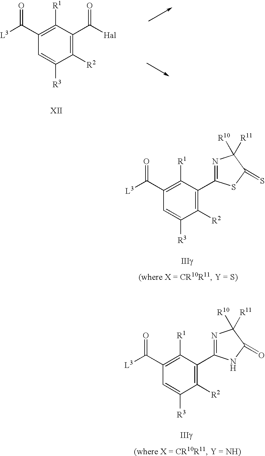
[L3]C(C1=C([R1])C(C([Hal])=O)=C([R2])C([R3])=C1)=O.[L3]C(C1=C([R1])C(C2=NC([R10])([R11])C(=S)S2)=C([R2])C([R3])=C1)=O.[L3]C(C1=C([R1])C(C2=NC([R10])([R11])C(=O)N2)=C([R2])C([R3])=C1)=O
